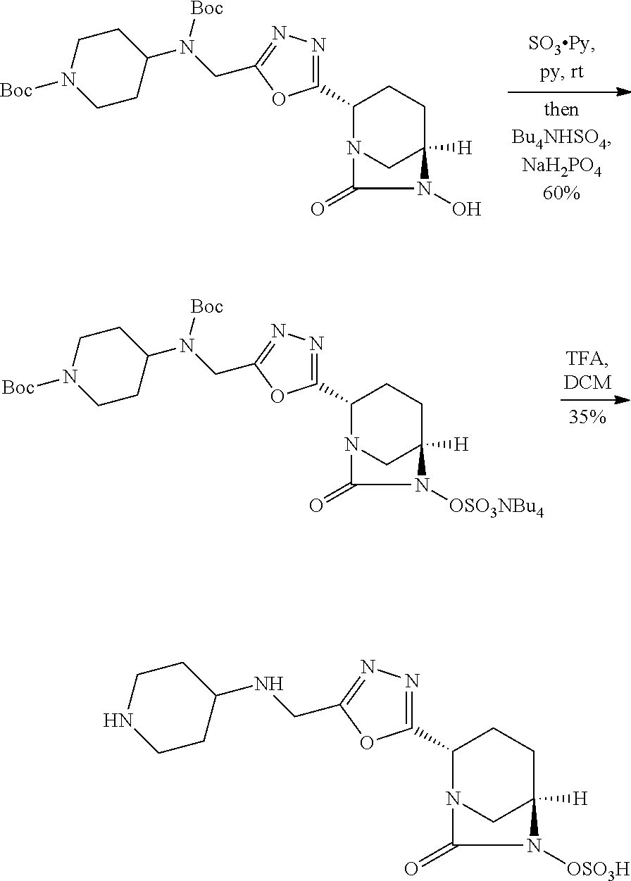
C1(C2=NN=C(CN(C3CCN([Boc])CC3)[Boc])O2)N2CC([H])(CC1)N(O)C2=O.C1(C2=NN=C(CN(C3CCN([Boc])CC3)[Boc])O2)N2CC([H])(CC1)N([OSO3NBu4])C2=O.C1(C2=NN=C(CNC3CCNCC3)O2)N2CC([H])(CC1)N([OSO3H])C2=O
